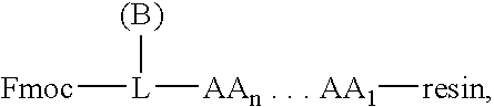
[Fmoc][L]([(B)])[AAn . . . AA1][resin]
